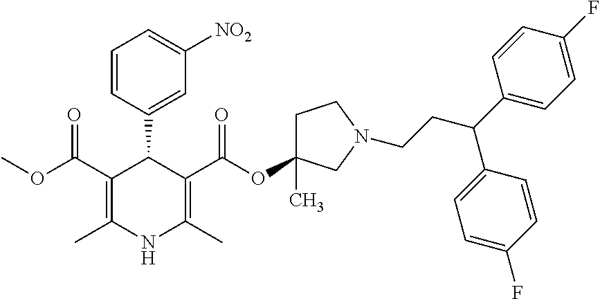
C1=CC(C2C(C(OC)=O)=C(C)NC(C)=C2C(=O)OC2(C)CCN(CCC(C3=CC=C(F)C=C3)C3=CC=C(F)C=C3)C2)=CC([NO2])=C1
